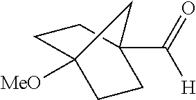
[MeO]C12CCC(C(=O)[H])(CC1)C2
